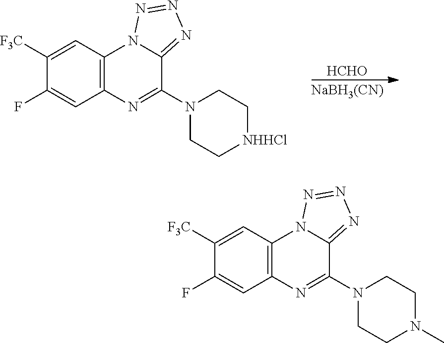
[HCHO].[NaBH3(CN)].C1([F3C])=CC2=C(C=C1F)N=C(N1CC[NHHCl]CC1)C1=NN=NN21.C1([F3C])=CC2=C(C=C1F)N=C(N1CCN(C)CC1)C1=NN=NN21
